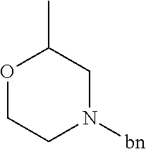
O1CCN([bn])CC1C
